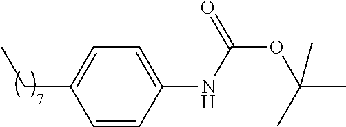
O(C(NC1=CC=C(CC)C=C1)=O)C(C)(C)C
